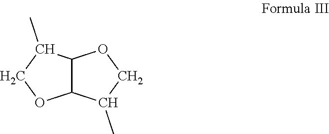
C12C(C(C)CO1)OCC2C
